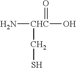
N[CHC](O)(=O)CS
